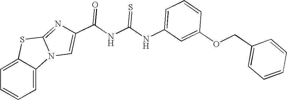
C12=CC=CC=C1N1C(=NC(C(NC(NC3=CC=CC(OCC4=CC=CC=C4)=C3)=S)=O)=C1)S2
